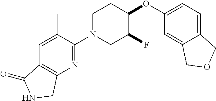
C1N(C2=NC3=C(C=C2C)C(=O)NC3)CC(F)C(OC2=CC=C3C(=C2)COC3)C1
